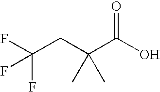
C(CC(C(O)=O)(C)C)(F)(F)F
